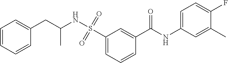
C1=CC=C(S(=O)(=O)NC(CC2=CC=CC=C2)C)C=C1C(NC1=CC=C(F)C(C)=C1)=O
